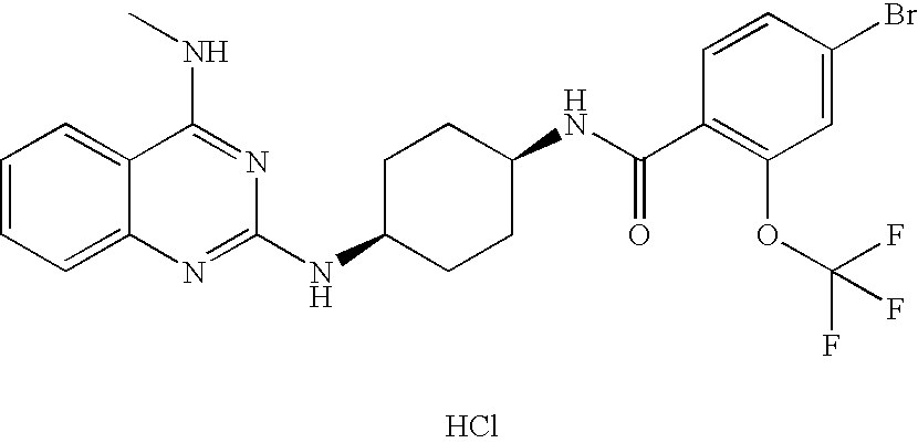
C1=CC=C2C(=C1)C(NC)=NC(NC1CCC(NC(C3=C(OC(F)(F)F)C=C(Br)C=C3)=O)CC1)=N2.Cl
